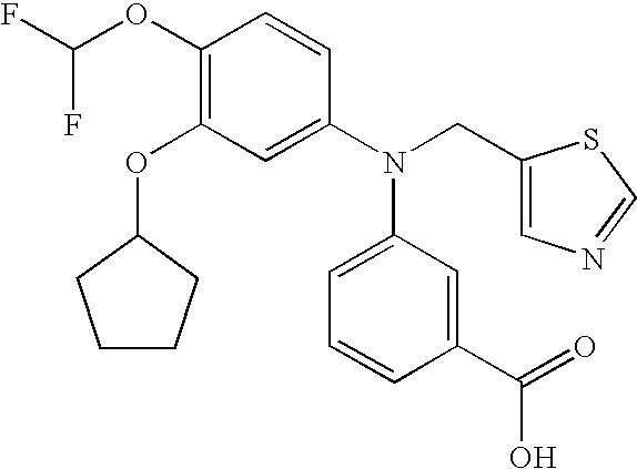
C1(OC(F)F)=C(OC2CCCC2)C=C(N(CC2=CN=CS2)C2=CC=CC(C(=O)O)=C2)C=C1
